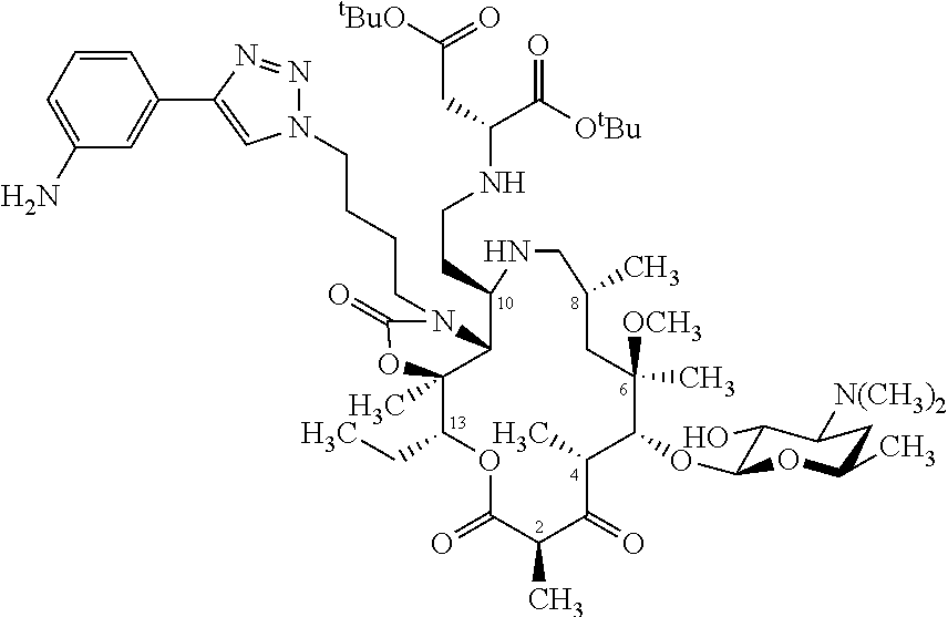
C12C(C)(C(CC)OC(=O)C(C)C(=O)C(C)C(OC3C(O)C([N(CH3)2])CC(C)O3)C(C)([OCH3])CC(C)CNC1CCNC(C([OtBu])=O)CC([tBuO])=O)OC(=O)N2CCCCN1N=NC(C2=CC(N)=CC=C2)=C1
